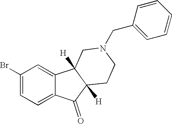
C1(Br)=CC=C2C(=C1)C1([H])C([H])(C2=O)CCN(CC2=CC=CC=C2)C1
